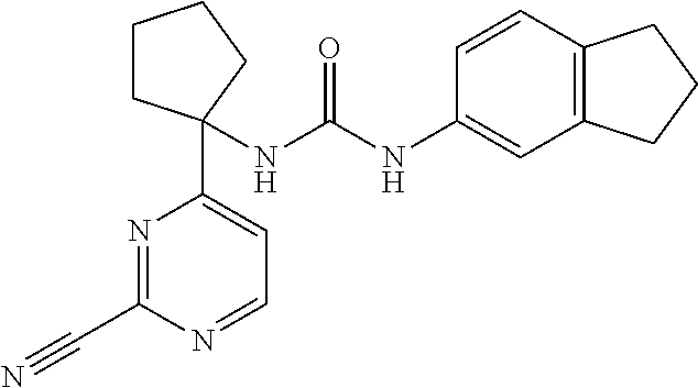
N(C(NC1=CC2=C(C=C1)CCC2)=O)C1(C2=CC=NC(C#N)=N2)CCCC1
